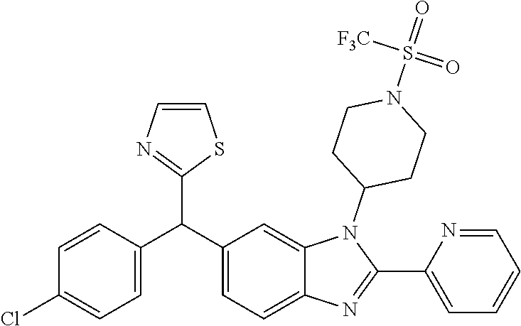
C1(C(C2=CC=C3C(=C2)N(C2CCN(S(=O)(=O)[F3C])CC2)C(C2=CC=CC=N2)=N3)C2=NC=CS2)=CC=C(Cl)C=C1
